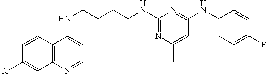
C12=C(N=CC=C1NCCCCNC1=NC(C)=CC(NC3=CC=C(Br)C=C3)=N1)C=C(Cl)C=C2
